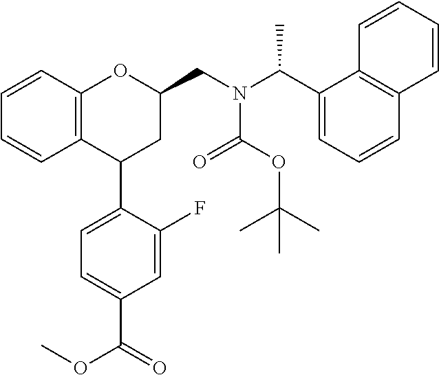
C12=C(C=CC=C1)OC(CN(C(C1=CC=CC3=C1C=CC=C3)C)C(OC(C)(C)C)=O)CC2C1=CC=C(C(OC)=O)C=C1F
